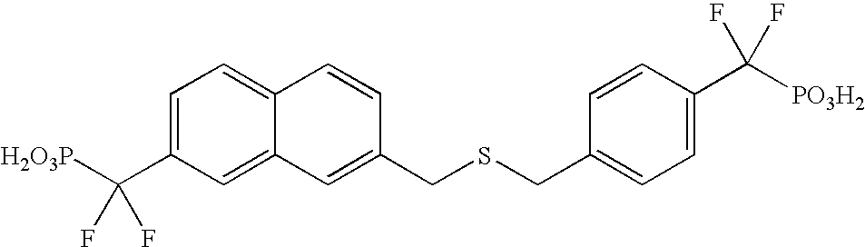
C1=C(C([H2O3P])(F)F)C=C2C(=C1)C=CC(CSCC1=CC=C(C([PO3H2])(F)F)C=C1)=C2
